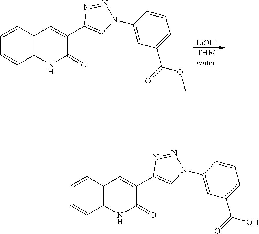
[LiOH].[THF/water].C12=C(C=CC=C1)C=C(C1=CN(C3=CC(C(OC)=O)=CC=C3)N=N1)C(=O)N2.C12=C(C=CC=C1)C=C(C1=CN(C3=CC(C(O)=O)=CC=C3)N=N1)C(=O)N2
